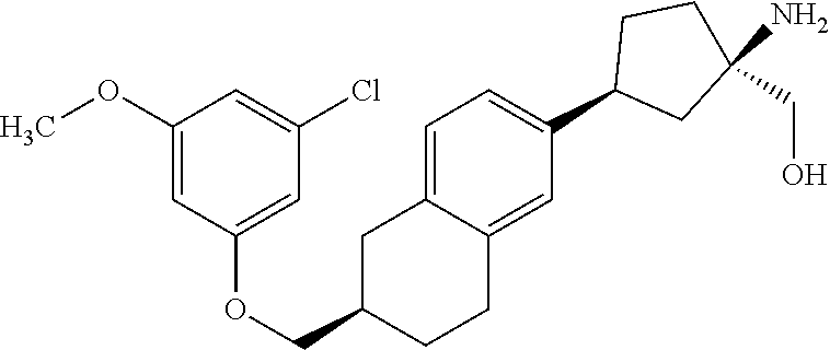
C1=C2C(=CC(C3CC(N)(CO)CC3)=C1)CCC(COC1=CC(Cl)=CC(OC)=C1)C2
